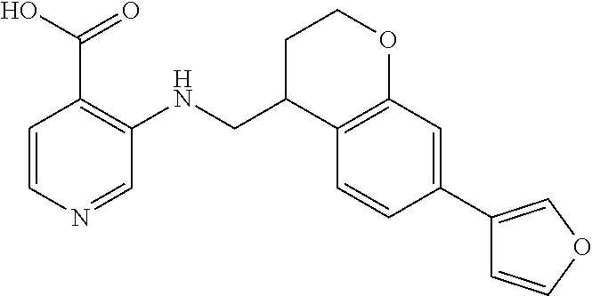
C1=CN=CC(NCC2C3=C(OCC2)C=C(C2=COC=C2)C=C3)=C1C(O)=O
